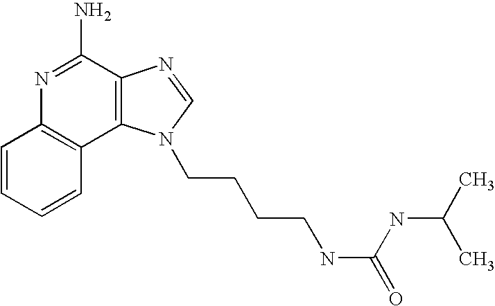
C1=CC=CC2=C1N=C(N)C1=C2N(CCCCNC(=O)NC(C)C)C=N1
